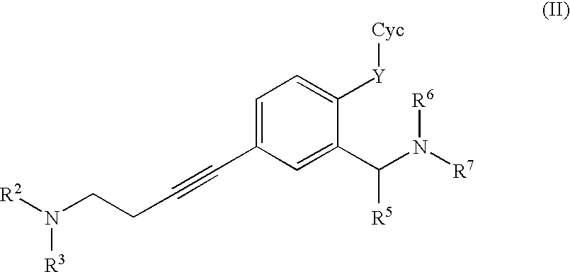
C1=C(C#CCCN([R2])[R3])C=C(C(N([R7])[R6])[R5])C([Y][Cyc])=C1
